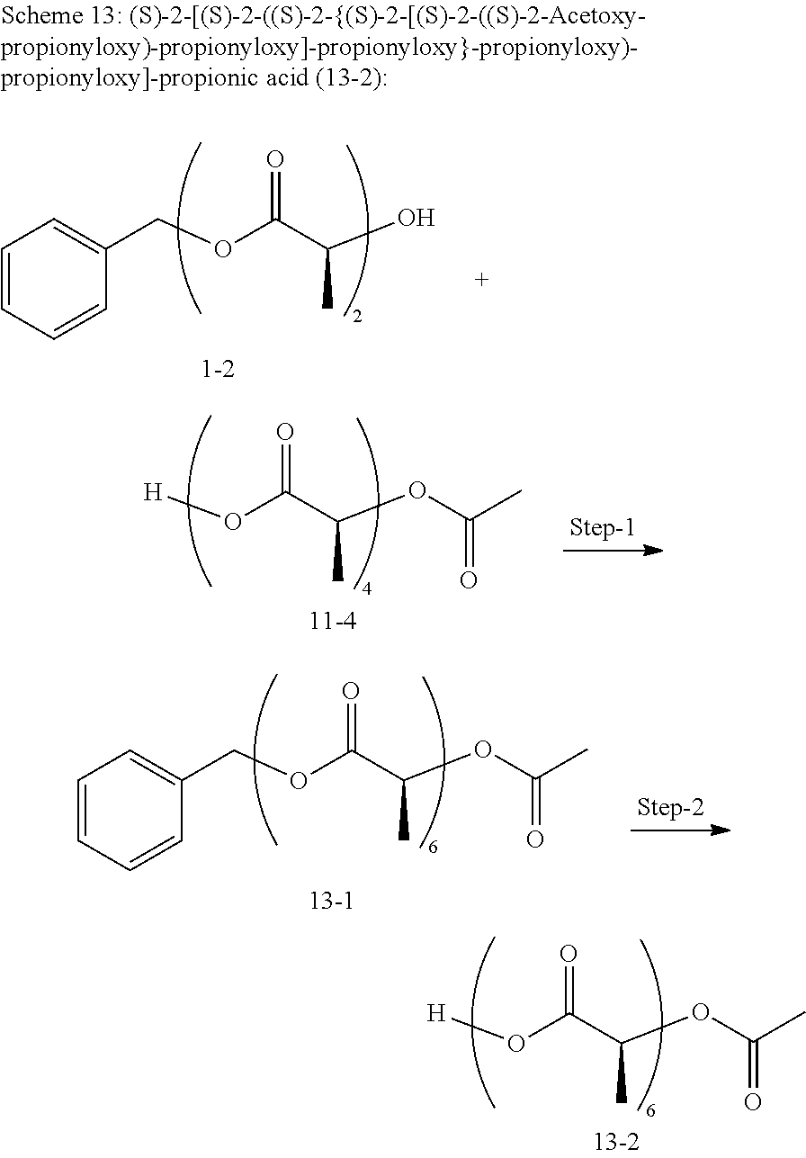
C1=CC=CC(COC(C(O)C)=O)=C1.[H]OC(C(OC(C)=O)C)=O.C1=CC=CC(COC(C(OC(C)=O)C)=O)=C1.[H]OC(C(OC(C)=O)C)=O
